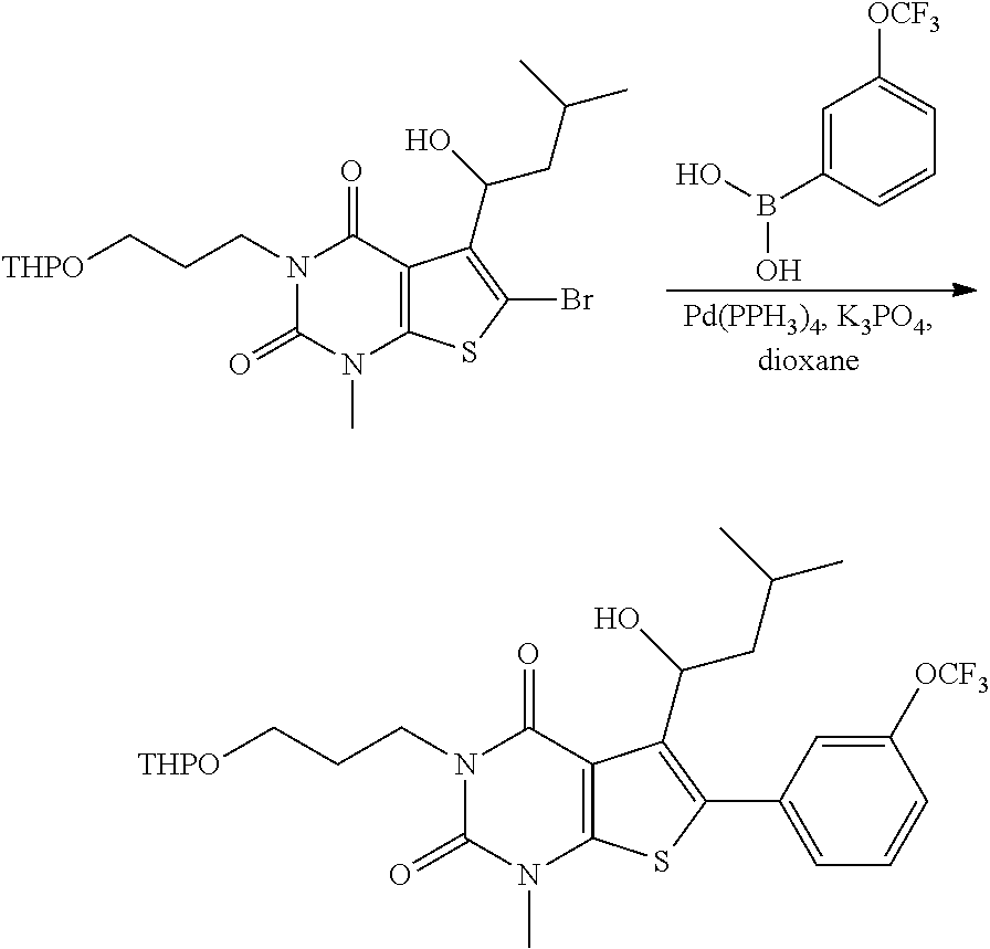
C1=C(B(O)O)C=CC=C1[OCF3].BrC1=C(C(O)CC(C)C)C2=C(S1)N(C)C(=O)N(CCC[THPO])C2=O.C1([OCF3])=CC(C2=C(C(O)CC(C)C)C3=C(S2)N(C)C(=O)N(CCC[THPO])C3=O)=CC=C1
